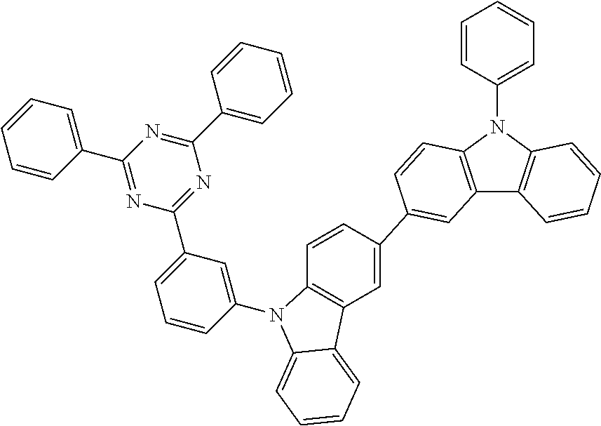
C12=C(N(C3=CC=CC=C3)C3=C1C=CC=C3)C=CC(C1=CC3=C(C=C1)N(C1=CC(C4=NC(C5=CC=CC=C5)=NC(C5=CC=CC=C5)=N4)=CC=C1)C1=CC=CC=C31)=C2
